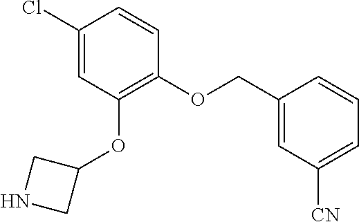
C1(Cl)=CC(OC2CNC2)=C(OCC2=CC([CN])=CC=C2)C=C1
